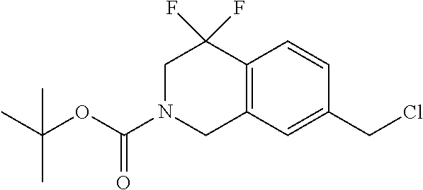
C1=CC(CCl)=CC2=C1C(F)(F)CN(C(OC(C)(C)C)=O)C2
